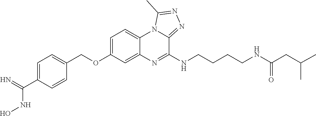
N1=C(NCCCCNC(CC(C)C)=O)C2=NN=C(C)N2C2=CC=C(OCC3=CC=C(C(NO)=N)C=C3)C=C12
